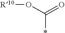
[R10]OC(=O)*
